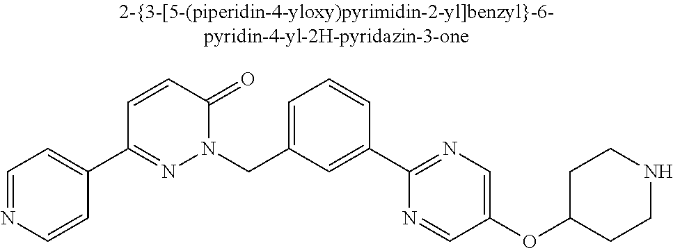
C1=NC=CC(C2=NN(CC3=CC=CC(C4=NC=C(OC5CCNCC5)C=N4)=C3)C(=O)C=C2)=C1
